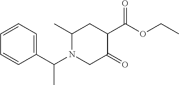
CC(C1=CC=CC=C1)N1C(C)CC(C(OCC)=O)C(=O)C1
